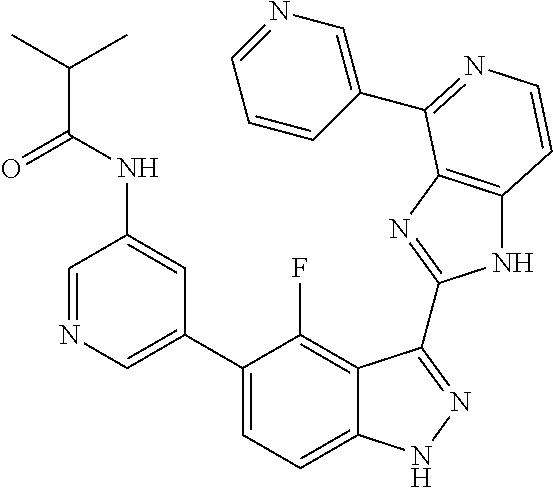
C1=C(C2=CC=C3C(=C2F)C(C2=NC4=C(N2)C=CN=C4C2=CN=CC=C2)=NN3)C=C(NC(C(C)C)=O)C=N1
